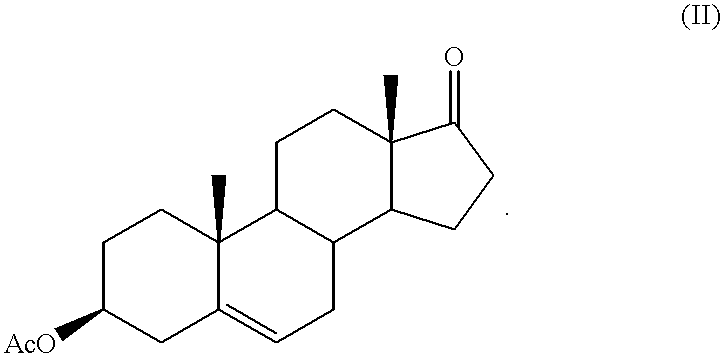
C1C([AcO])CC2=CCC3C(C2(C)C1)CCC1(C)C3CCC1=O
